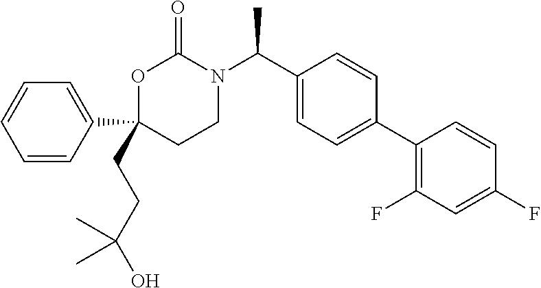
C1(C2=CC=CC=C2)(CCC(O)(C)C)CCN(C(C2=CC=C(C3=C(F)C=C(F)C=C3)C=C2)C)C(=O)O1
